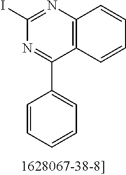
C1(I)=NC2=C(C(C3=CC=CC=C3)=N1)C=CC=C2
